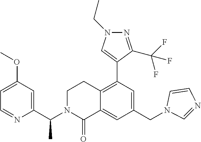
C1=C(OC)C=C(C(N2CCC3=C(C4=CN(CC)N=C4C(F)(F)F)C=C(CN4C=CN=C4)C=C3C2=O)C)N=C1
